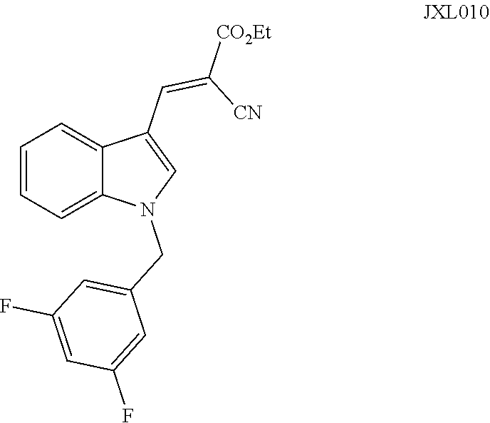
C1=CC=C2C(=C1)C(C=C([CN])[CO2Et])=CN2CC1=CC(F)=CC(F)=C1
